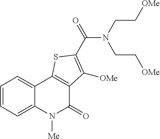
C1=CC=C2C(=C1)C1=C(C(=O)N2[Me])C([OMe])=C(C(N(CC[OMe])CC[OMe])=O)S1
